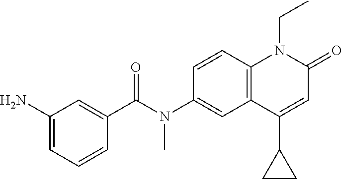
N(C1=CC2=C(C=C1)N(CC)C(=O)C=C2C1CC1)(C(C1=CC(N)=CC=C1)=O)C
